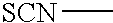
[SCN]C
